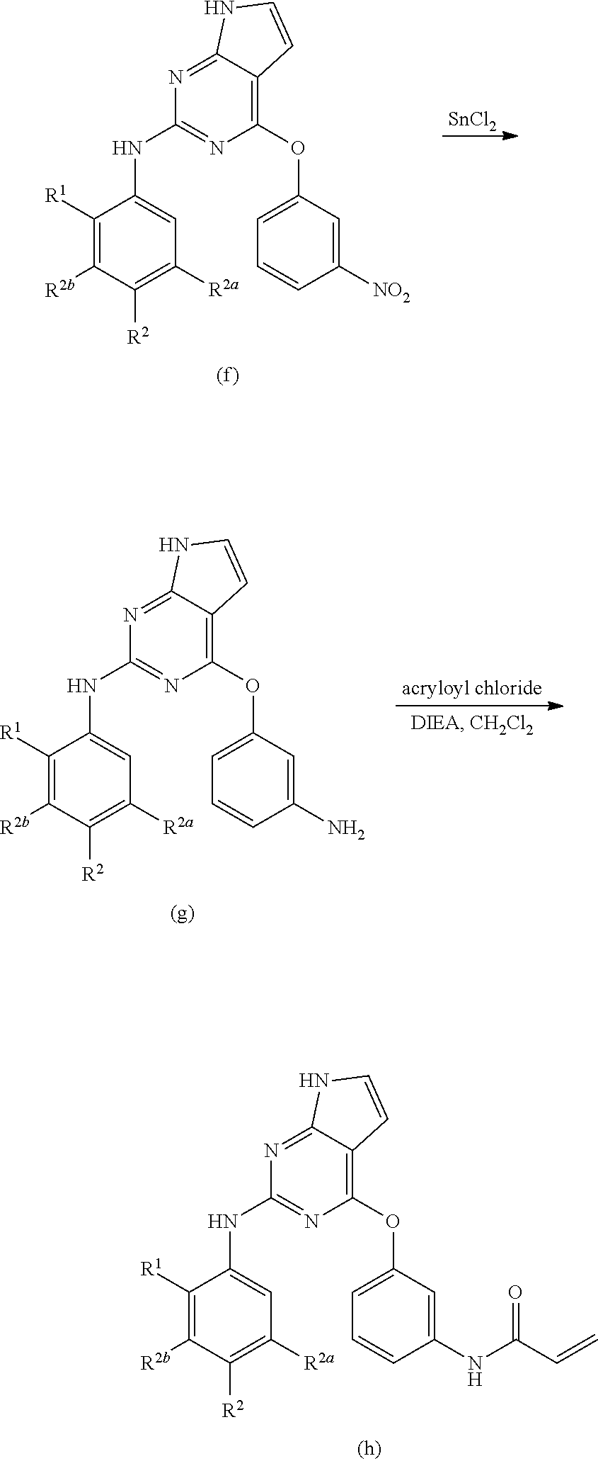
C1(OC2=CC=CC(NC(C=C)=O)=C2)=C2C(=NC(NC3=CC([R2a])=C([R2])C([R2b])=C3[R1])=N1)NC=C2.C1(OC2=CC=CC([NO2])=C2)=C2C(=NC(NC3=CC([R2a])=C([R2])C([R2b])=C3[R1])=N1)NC=C2.[SnCl2].C1(OC2=CC=CC(N)=C2)=C2C(=NC(NC3=CC([R2a])=C([R2])C([R2b])=C3[R1])=N1)NC=C2
